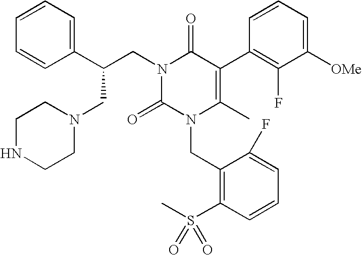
C1=CC(C(CN2C(=O)C(C3=C(F)C([OMe])=CC=C3)=C(C)N(CC3=C(S(C)(=O)=O)C=CC=C3F)C2=O)CN2CCNCC2)=CC=C1
